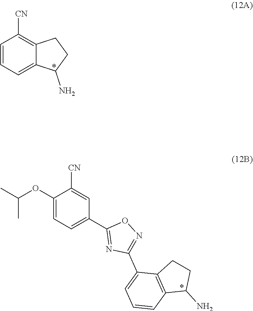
C1=C2C(N)CCC2=C([CN])C=C1.N1=C(C2=CC=CC3=C2CCC3N)N=C(C2=CC=C(OC(C)C)C([CN])=C2)O1
